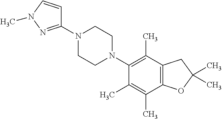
C1(N2CCN(C3=C(C)C4=C(C(C)=C3C)OC(C)(C)C4)CC2)=NN(C)C=C1
